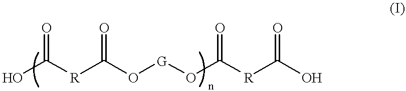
OC([R]C(O[G]OC([R]C(O)=O)=O)=O)=O
